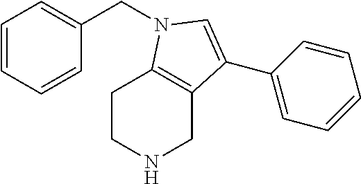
C1CNCC2=C1N(CC1=CC=CC=C1)C=C2C1=CC=CC=C1
